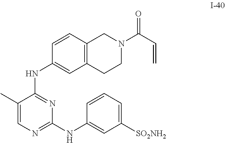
C1(C)=CN=C(NC2=CC([SO2NH2])=CC=C2)N=C1NC1=CC2=C(C=C1)CN(C(C=C)=O)CC2
